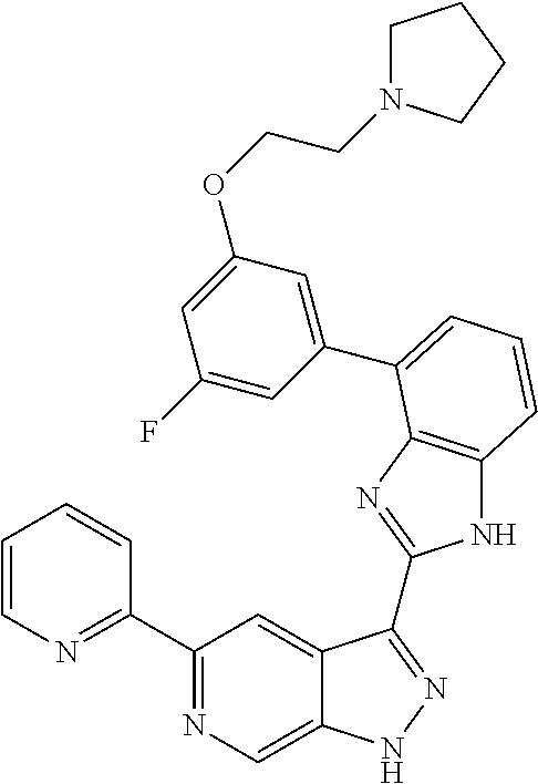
C1(C2=NC=C3C(=C2)C(C2=NC4=C(N2)C=CC=C4C2=CC(OCCN4CCCC4)=CC(F)=C2)=NN3)=NC=CC=C1
